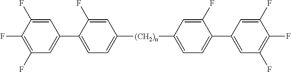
C1=C(F)C(C2=CC(F)=C(F)C(F)=C2)=CC=C1[(CH2)n]C1=CC=C(C2=CC(F)=C(F)C(F)=C2)C(F)=C1
